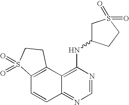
C12=C(C3=C(NC4CS(=O)(=O)CC4)N=CN=C3C=C1)CCS2(=O)=O
